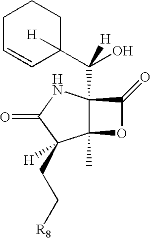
C12(C)C(C(C3([H])CCCC=C3)(O)[H])(NC(=O)C1(CC[R8])[H])C(=O)O2
